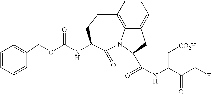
C1=CC=CC(COC(=O)NC2C(=O)N3C4=C(C=CC=C4CC3C(NC(C(CF)=O)C[CO2H])=O)CC2)=C1
